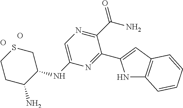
C1CC(N)C(NC2=CN=C(C(N)=O)C(C3=CC4=C(N3)C=CC=C4)=N2)CS1.O.O
